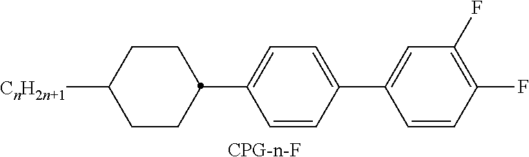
C1CC(C2=CC=C(C3=CC(F)=C(F)C=C3)C=C2)CCC1[CnH2n+1].[CPG-n-F]
